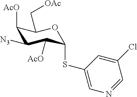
C1([AcO])C([N3])C([AcO])C(SC2=CN=CC(Cl)=C2)OC1C[OAc]
